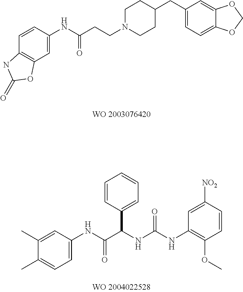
C1=CC(C(NC(NC2=C(OC)C=CC([NO2])=C2)=O)C(NC2=CC=C(C)C(C)=C2)=O)=CC=C1.C1=C(NC(CCN2CCC(CC3=CC=C4C(=C3)OCO4)CC2)=O)C=CC2=C1OC(=O)N2
